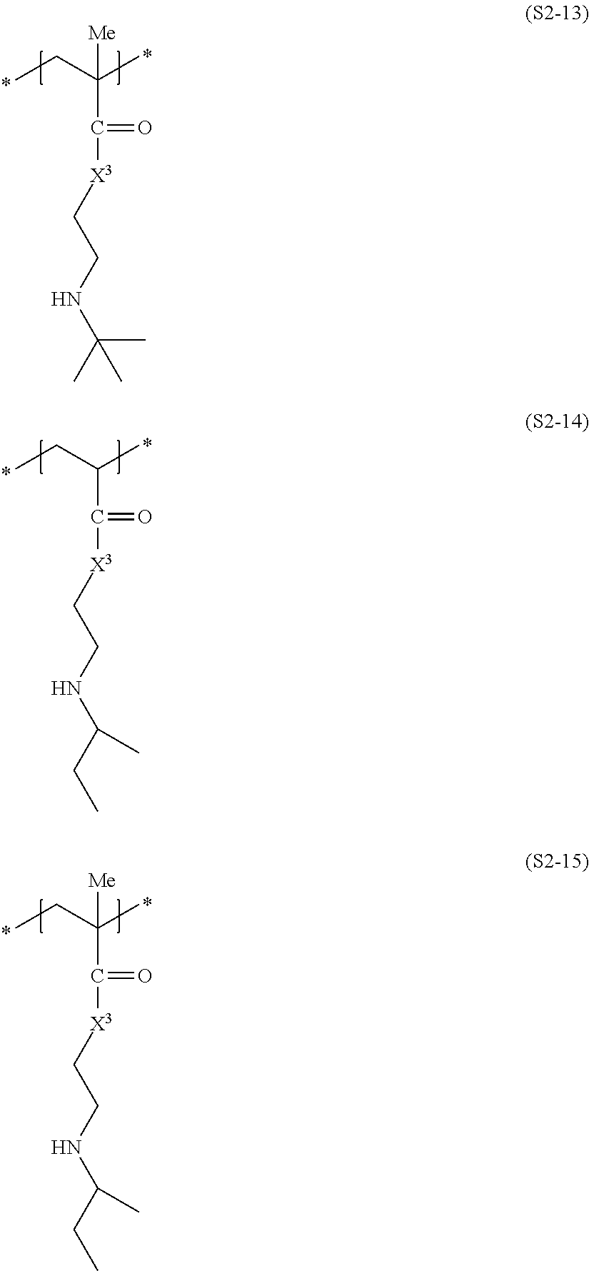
CCC(C)(C([X3]CCNC(C)(C)C)=O)[Me].CCC(C)C([X3]CCNC(CC)C)=O.CCC(C)(C([X3]CCNC(CC)C)=O)[Me]
